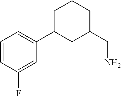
C1=CC(F)=CC(C2CC(CN)CCC2)=C1
